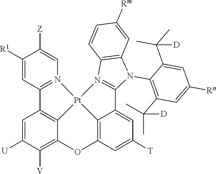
C1([R1])=CC2=N(C=C1[Z])[Pt]13C4=C2C=C([U])C([V])=C4OC2=C1C(=CC([T])=C2)C1=N3C2=C(N1C1=C(C(C)(C)[D])C=C([Rn])C=C1C(C)(C)[D])C=C([Rm])C=C2
